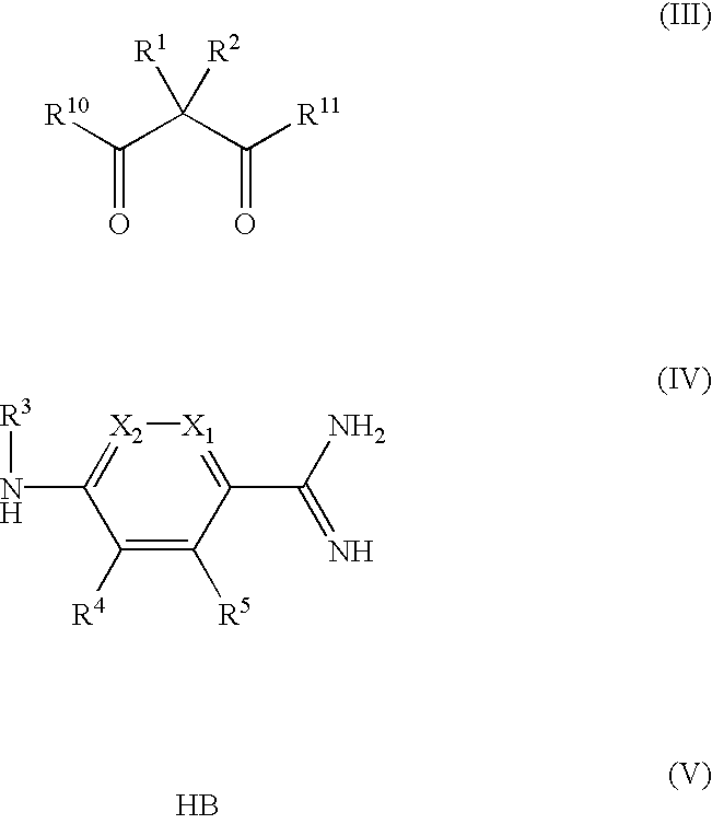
[R10]C(C(C([R11])=O)([R2])[R1])=O.[R3]NC1=[X2][X1]=C(C(N)=N)C([R5])=C1[R4].B
